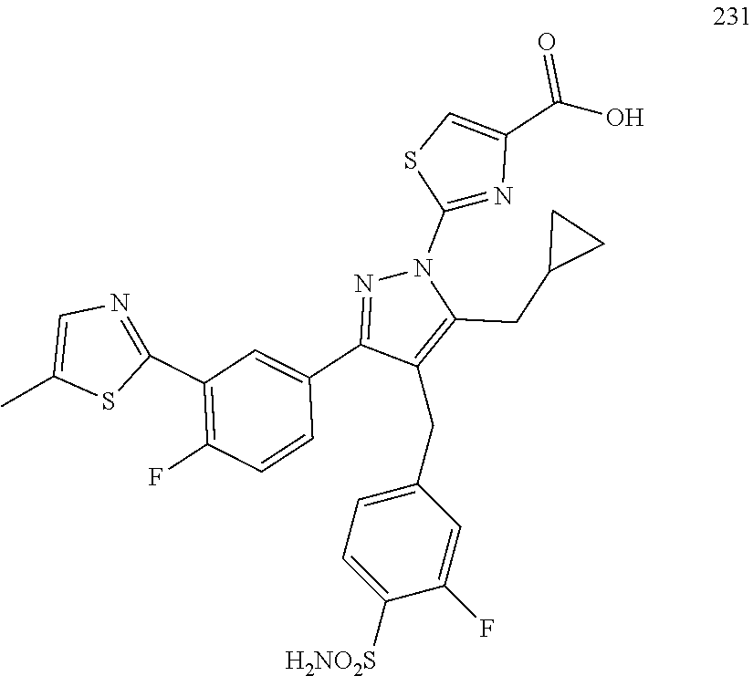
C1(CC2=CC=C([H2NO2S])C(F)=C2)=C(CC2CC2)N(C2=NC(C(O)=O)=CS2)N=C1C1=CC(C2=NC=C(C)S2)=C(F)C=C1
